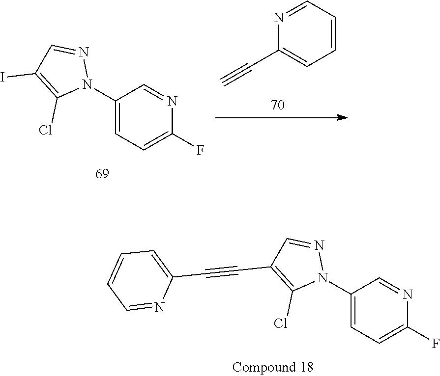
C1(N2N=CC(C#CC3=CC=CC=N3)=C2Cl)=CC=C(F)N=C1.C1(N2N=CC(I)=C2Cl)=CC=C(F)N=C1.N1=CC=CC=C1C#C
